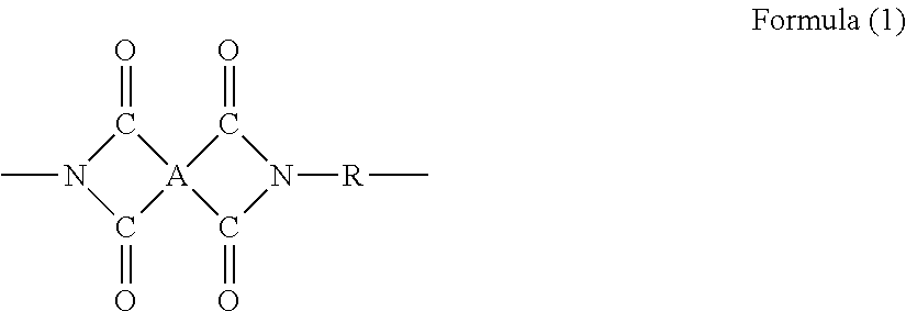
C1(=O)N(C)C(=O)[A]12C(=O)N([R]C)C2=O
